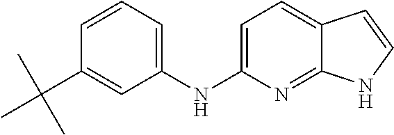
C1=C(NC2=CC=CC(C(C)(C)C)=C2)N=C2C(=C1)C=CN2
